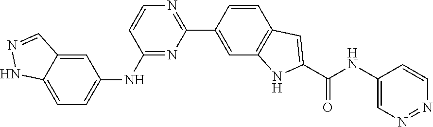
C1(NC(C2=CC3=C(N2)C=C(C2=NC=CC(NC4=CC=C5NN=CC5=C4)=N2)C=C3)=O)=CN=NC=C1
